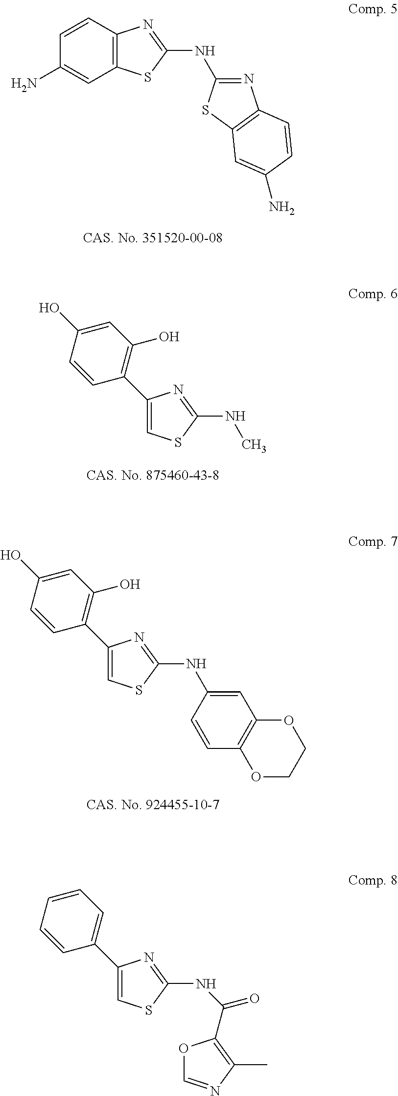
C12=C(C=CC(N)=C1)N=C(NC1=NC3=C(S1)C=C(N)C=C3)S2.C1(C2=C(O)C=C(O)C=C2)=CSC(NC)=N1.C1(C2=C(O)C=C(O)C=C2)=CSC(NC2=CC3=C(C=C2)OCCO3)=N1.C1(C2=CC=CC=C2)=CSC(NC(=O)C2=C(C)N=CO2)=N1
